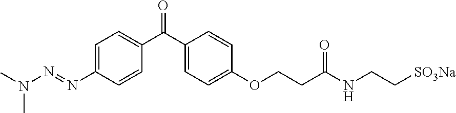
CN(C)N=NC1=CC=C(C(C2=CC=C(OCCC(NCC[SO3Na])=O)C=C2)=O)C=C1
